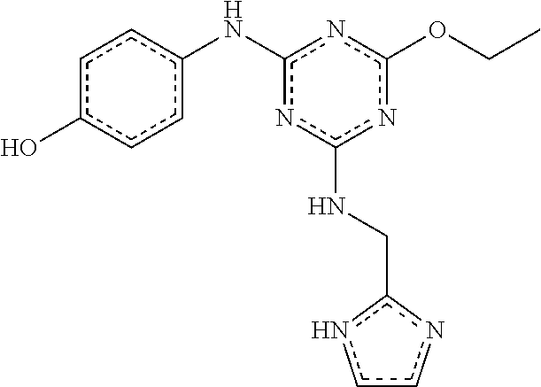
c1c(O)ccc(Nc2nc(NCc3nccn3)nc(OCC)n2)c1
